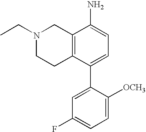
N1(CC)CCC2=C(C1)C(N)=CC=C2C1=CC(F)=CC=C1[OCH3]
